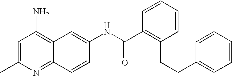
CC1=CC(N)=C2C(=N1)C=CC(NC(C1=C(CCC3=CC=CC=C3)C=CC=C1)=O)=C2
